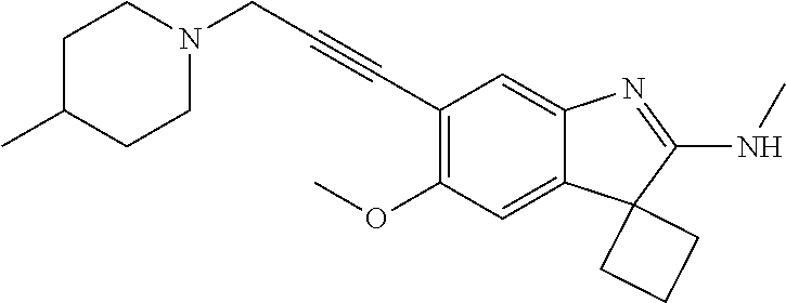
C12=CC(OC)=C(C#CCN3CCC(C)CC3)C=C1N=C(NC)C21CCC1
